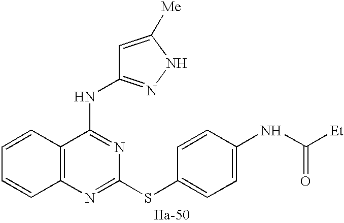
C12=C(N=C(SC3=CC=C(NC([Et])=O)C=C3)N=C1NC1=NNC([Me])=C1)C=CC=C2
